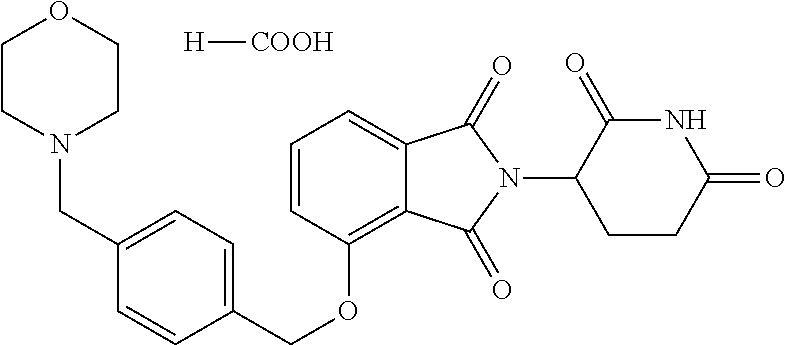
[H][COOH].C(OC1=C2C(=CC=C1)C(=O)N(C1C(=O)NC(=O)CC1)C2=O)C1=CC=C(CN2CCOCC2)C=C1
